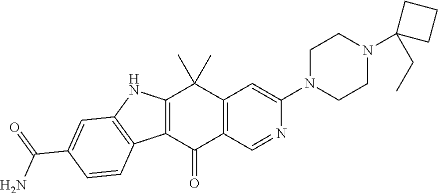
C12=C(C(=O)C3=C(C1(C)C)C=C(N1CCN(C4(CC)CCC4)CC1)N=C3)C1=C(N2)C=C(C(N)=O)C=C1
